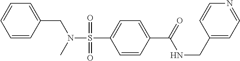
C1(C(=O)NCC2=CC=NC=C2)=CC=C(S(N(C)CC2=CC=CC=C2)(=O)=O)C=C1
